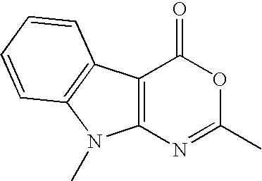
C12=C(N=C(C)OC1=O)N(C)C1=C2C=CC=C1
